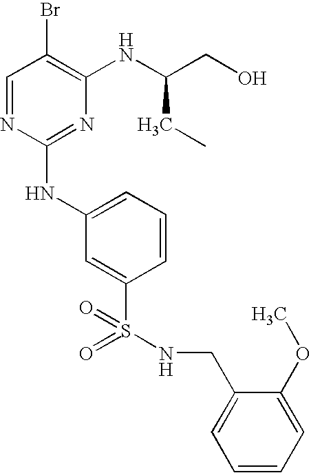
C1=NC(NC2=CC=CC(S(=O)(=O)NCC3=CC=CC=C3OC)=C2)=NC(NC(CO)CC)=C1Br
